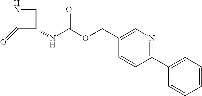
C1(=O)C(NC(OCC2=CN=C(C3=CC=CC=C3)C=C2)=O)CN1
